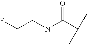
C(NC(C(C)C)=O)CF
